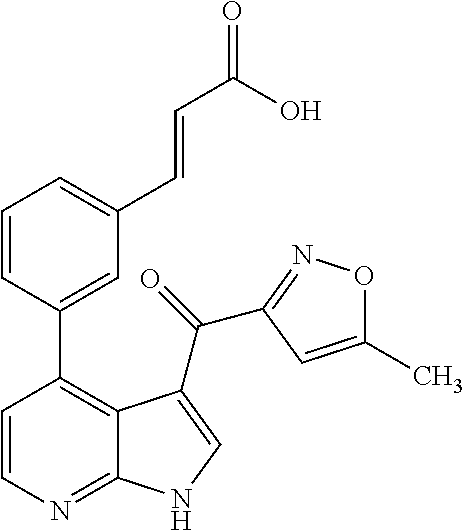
C1=CC(C2=C3C(=NC=C2)NC=C3C(=O)C2=NOC(C)=C2)=CC(C=CC(=O)O)=C1
